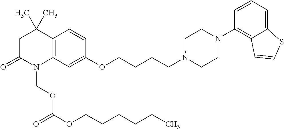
C1C(=O)N(COC(=O)OCCCCCC)C2=C(C1(C)C)C=CC(OCCCCN1CCN(C3=C4C(=CC=C3)SC=C4)CC1)=C2
